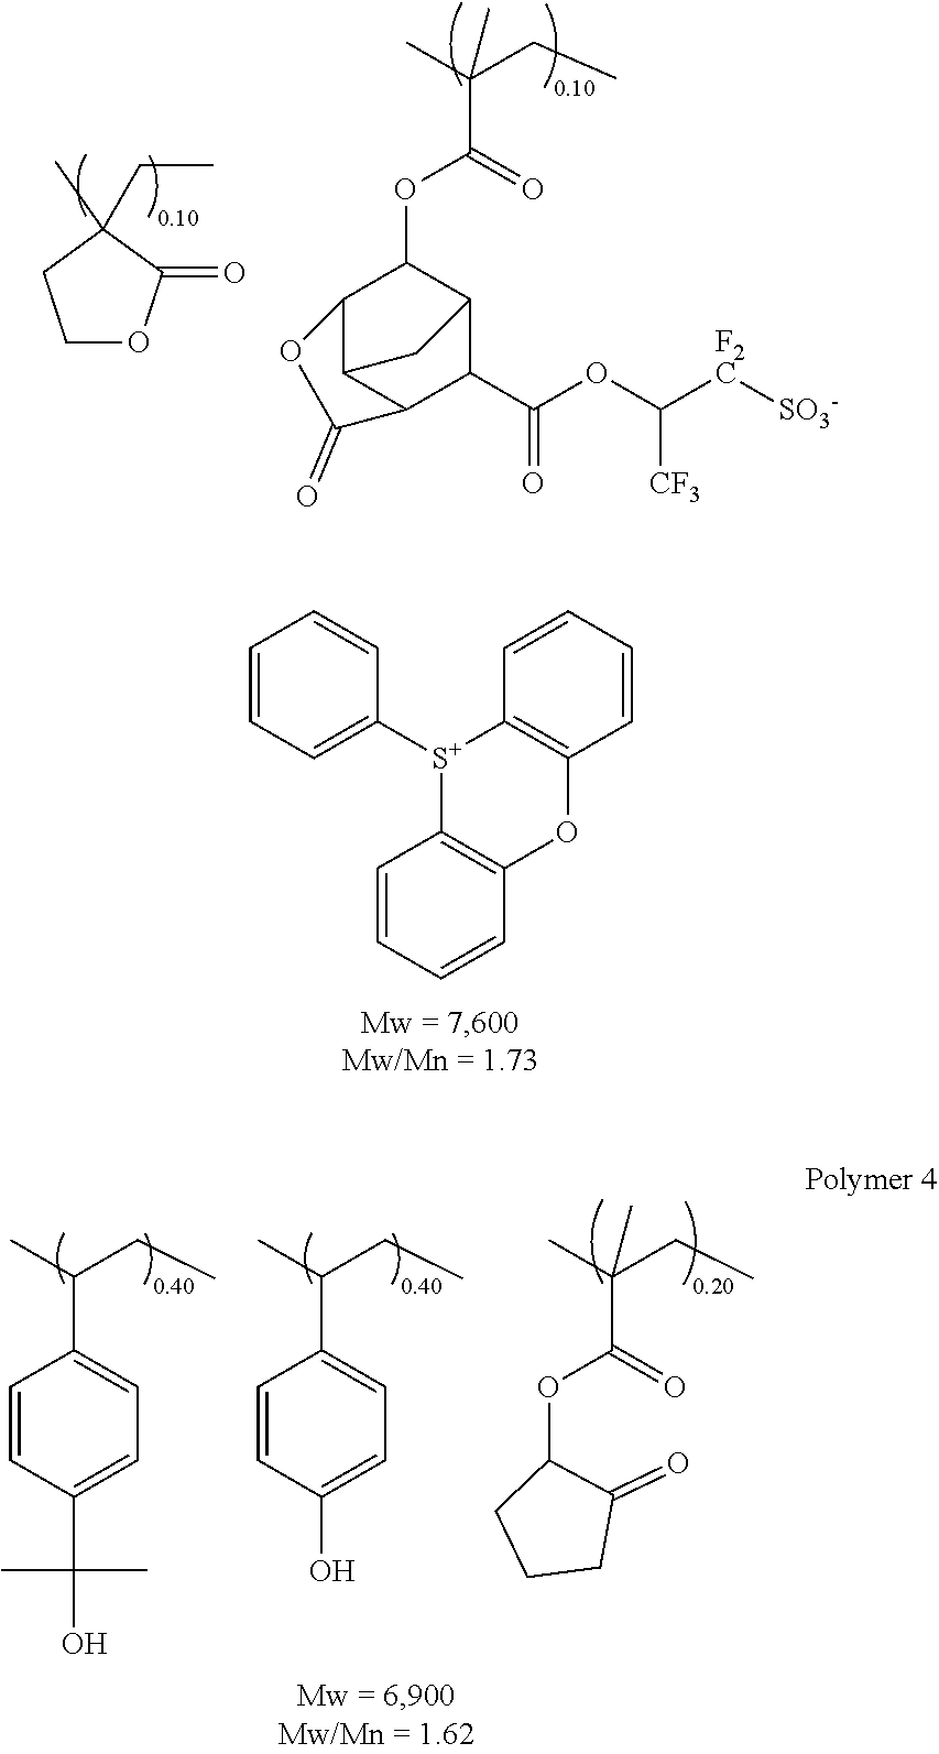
C1OC(=O)C(CC)(C)C1.C(C(=O)OC1C2OC(=O)C3C2CC1C3C(OC([F2C][SO3-])[CF3])=O)(C)(CC)C.C1=CC=C([S+]2C3=C(OC4=C2C=CC=C4)C=CC=C3)C=C1.C1=CC(C(O)(C)C)=CC=C1C(C)CC.C1=CC(O)=CC=C1C(C)CC.O(C(=O)C(C)(CC)C)C1C(=O)CCC1
